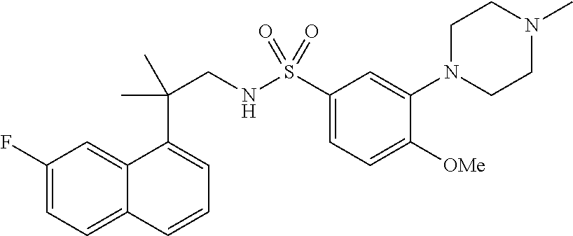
C1(F)=CC=C2C(=C1)C(C(CNS(C1=CC=C([OMe])C(N3CCN(C)CC3)=C1)(=O)=O)(C)C)=CC=C2
